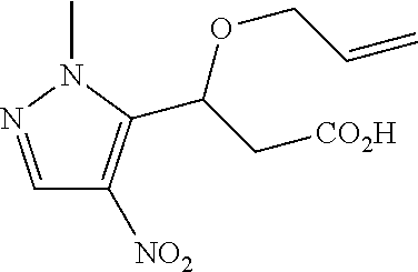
C1=NN(C)C(C(C[CO2H])OCC=C)=C1[NO2]
